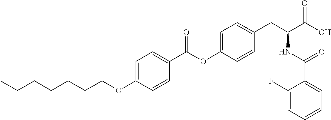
C1=C(OCCCCCCC)C=CC(C(OC2=CC=C(CC(C(O)=O)NC(C3=CC=CC=C3F)=O)C=C2)=O)=C1
